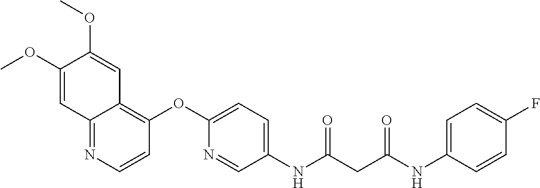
C12=NC=CC(OC3=CC=C(NC(CC(NC4=CC=C(F)C=C4)=O)=O)C=N3)=C1C=C(OC)C(OC)=C2
